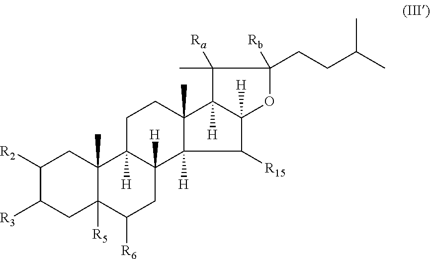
C1([R2])C([R3])CC2([R5])C(C)(C1)C1([H])C([H])(CC2[R6])C2([H])C([R15])C3([H])C([H])(C2(C)CC1)C(C)([Ra])C(CCC(C)C)([Rb])O3
